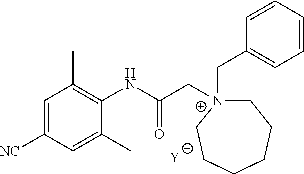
[Y].C1=C([NC])C=C(C)C(NC(C[N+]2(CC3=CC=CC=C3)CCCCCC2)=O)=C1C
